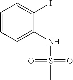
C1=CC=C(NS(C)(=O)=O)C(I)=C1
